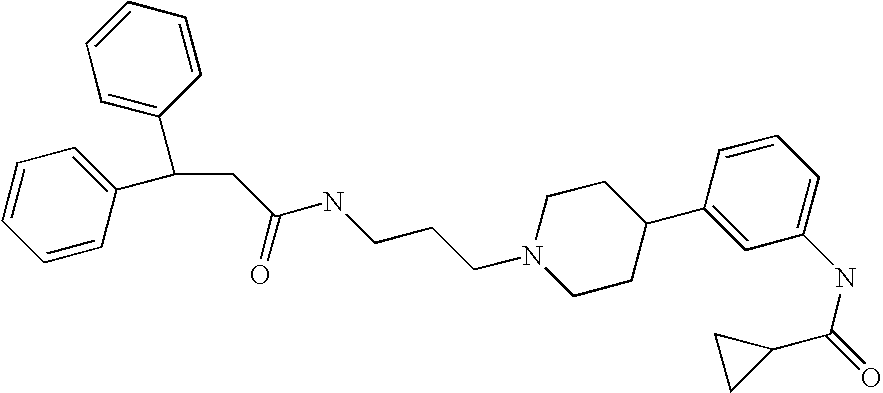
C1=CC=CC(C(CC(NCCCN2CCC(C3=CC(NC(C4CC4)=O)=CC=C3)CC2)=O)C2=CC=CC=C2)=C1
